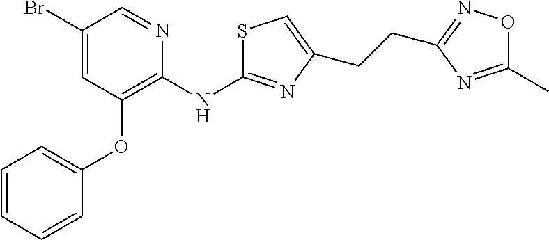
C1(Br)=CC(OC2=CC=CC=C2)=C(NC2=NC(CCC3=NOC(C)=N3)=CS2)N=C1
